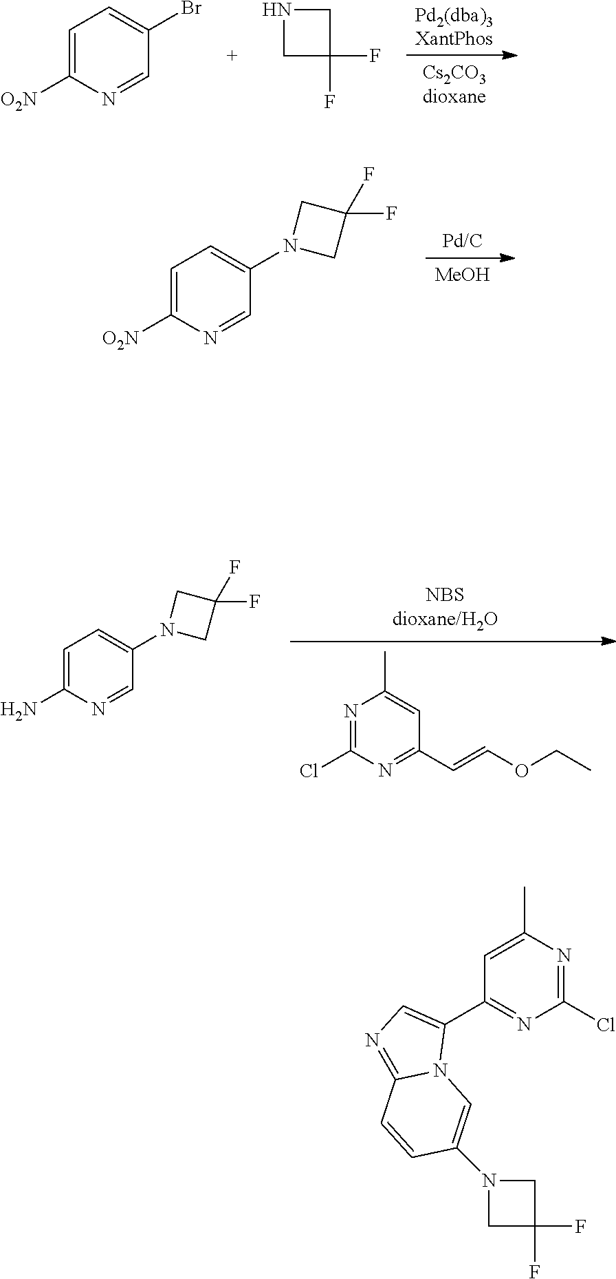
[Cs2CO3dioxane].[Pd2(dba)3XantPhos].C1=C([O2N])N=CC(Br)=C1.C1(F)(F)CNC1.[MeOH].[Pd/C].C1=C([O2N])N=CC(N2CC(F)(F)C2)=C1.N1=C(Cl)N=C(C=COCC)C=C1C.C1=C(N)N=CC(N2CC(F)(F)C2)=C1.C1(C2=CN=C3N2C=C(N2CC(F)(F)C2)C=C3)=NC(Cl)=NC(C)=C1
